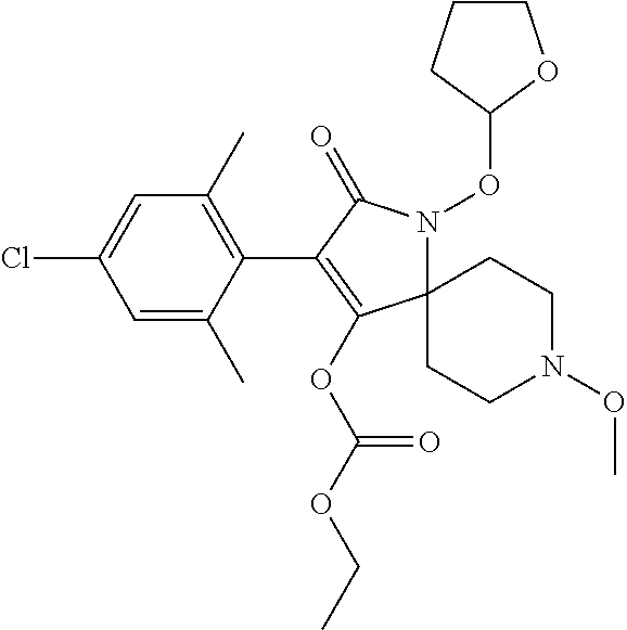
C1(C)=C(C2=C(OC(OCC)=O)C3(N(OC4OCCC4)C2=O)CCN(OC)CC3)C(C)=CC(Cl)=C1
